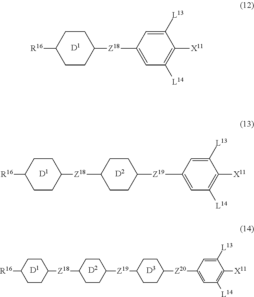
C1CC([R16])CCC1[Z18]C1=CC([L14])=C([X11])C([L13])=C1.[D1].[D1].[D2].C1CC([R16])CCC1[Z18]C1CCC([Z19]C2=CC([L14])=C([X11])C([L13])=C2)CC1.[D1].[D2].[D3].C1CC([R16])CCC1[Z18]C1CCC([Z19]C2CCC([Z20]C3=CC([L14])=C([X11])C([L13])=C3)CC2)CC1
